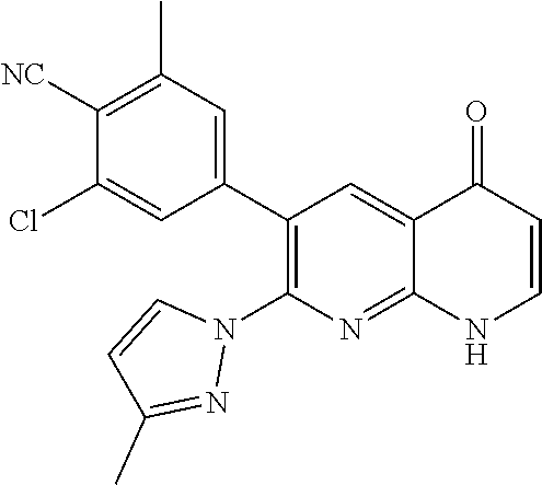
C1([NC])=C(C)C=C(C2=C(N3C=CC(C)=N3)N=C3C(=C2)C(=O)C=CN3)C=C1Cl
